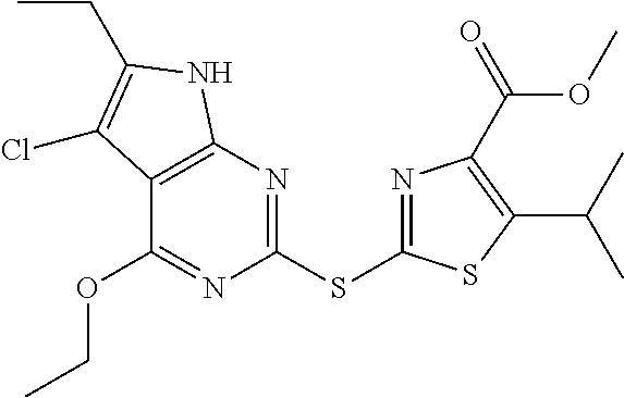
C1(SC2=NC(C(OC)=O)=C(C(C)C)S2)=NC2=C(C(OCC)=N1)C(Cl)=C(CC)N2
